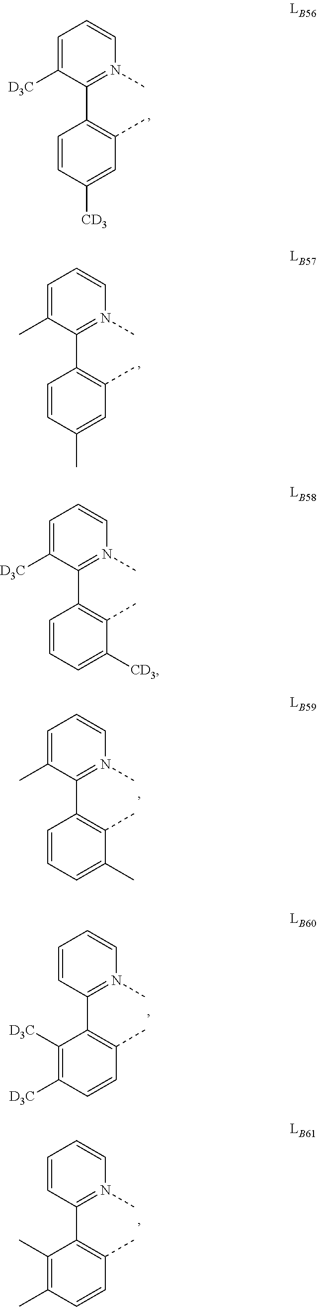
C1=C([D3C])C(C2=C(C)C=C([CD3])C=C2)=N(C)C=C1.C1=C(C)C(C2=C(C)C=C(C)C=C2)=N(C)C=C1.C1=C([D3C])C(C2=C(C)C([CD3])=CC=C2)=N(C)C=C1.C1=C(C)C(C2=C(C)C(C)=CC=C2)=N(C)C=C1.C1=CC(C2=C(C)C=CC(C)=C2C)=N(C)C=C1.C1=CC(C2=C(C)C=CC([D3C])=C2[D3C])=N(C)C=C1
